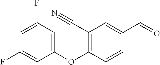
C1=C(F)C=C(OC2=C(C#N)C=C(C=O)C=C2)C=C1F
